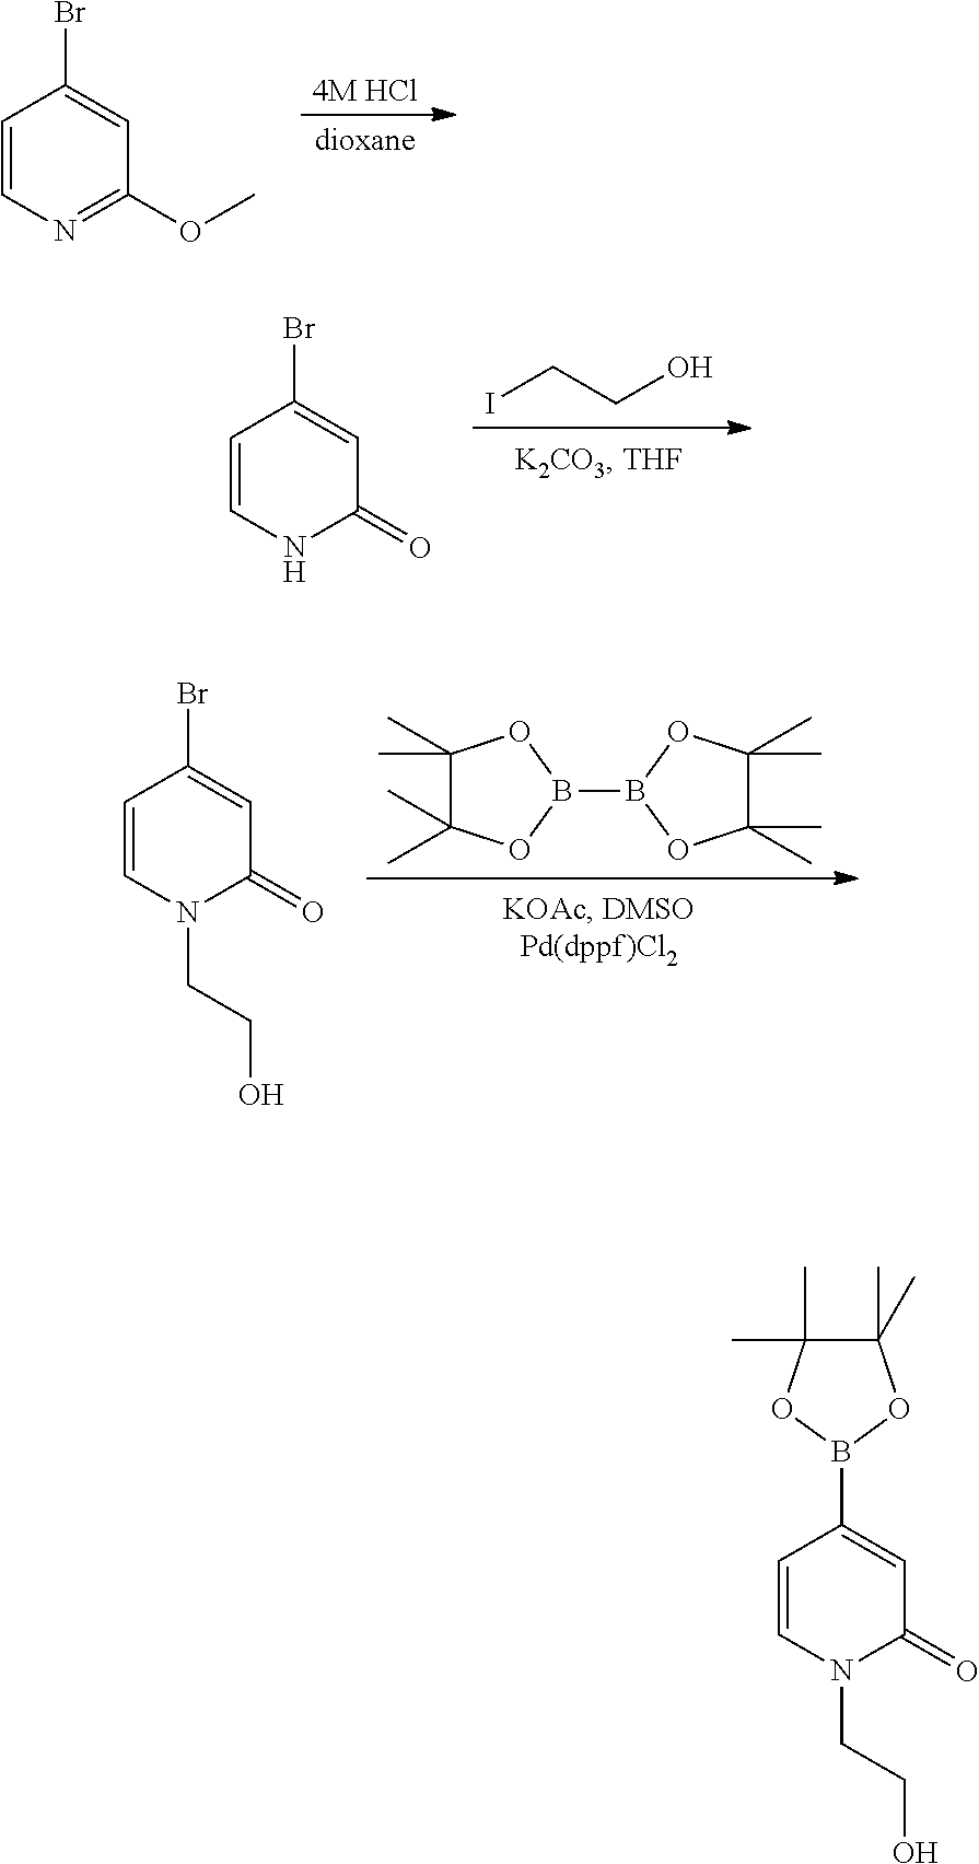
[dioxane].[4M HCl].C1=CN=C(OC)C=C1Br.ICCO.C1=CNC(=O)C=C1Br.B1(B2OC(C)(C)C(C)(C)O2)OC(C)(C)C(C)(C)O1.C1=CN(CCO)C(=O)C=C1Br.C1=CN(CCO)C(=O)C=C1B1OC(C)(C)C(C)(C)O1
